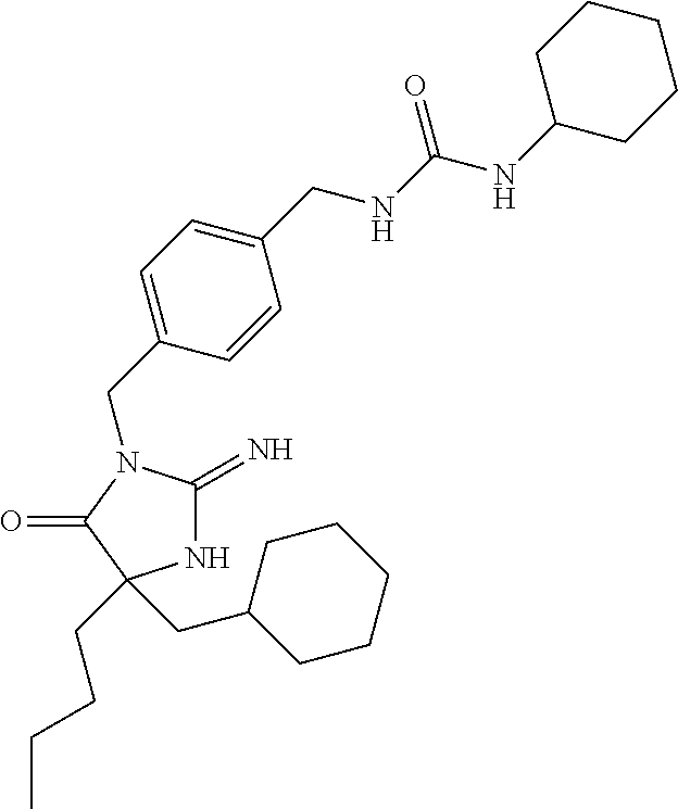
C1(CN2C(=N)NC(CCCC)(CC3CCCCC3)C2=O)=CC=C(CNC(NC2CCCCC2)=O)C=C1
